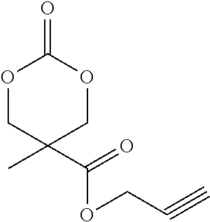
O1CC(C)(C(OCC#C)=O)COC1=O
